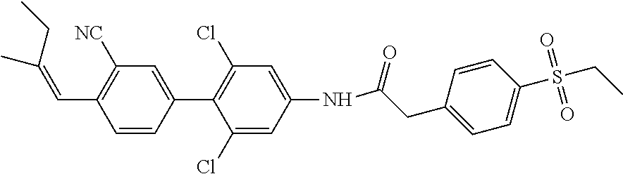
C1=C(NC(CC2=CC=C(S(CC)(=O)=O)C=C2)=O)C=C(Cl)C(C2=CC([NC])=C(C=C(CC)C)C=C2)=C1Cl
